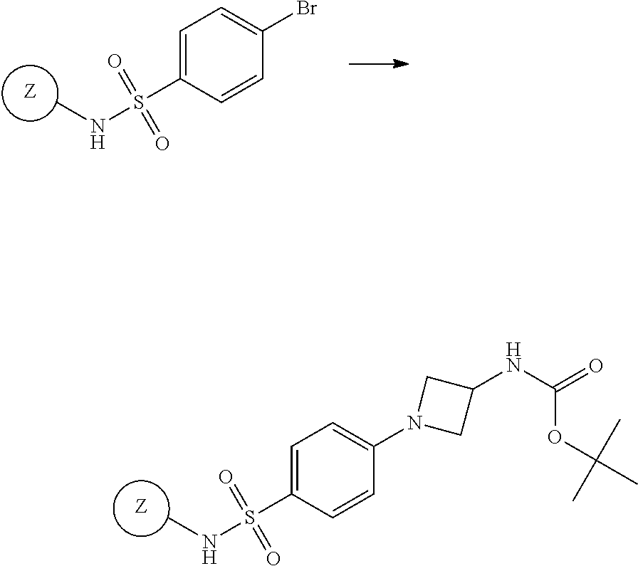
[Z].CNS(C1=CC=C(N2CC(NC(=O)OC(C)(C)C)C2)C=C1)(=O)=O.[Z].CNS(C1=CC=C(Br)C=C1)(=O)=O
